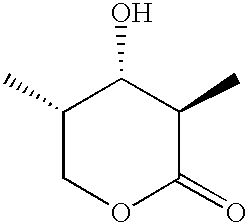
C1(C)COC(=O)C(C)C1O
